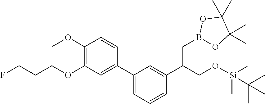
C1(C2=CC=CC(C(CO[Si](C)(C)C(C)(C)C)CB3OC(C)(C)C(C)(C)O3)=C2)=CC(OCCCF)=C(OC)C=C1
